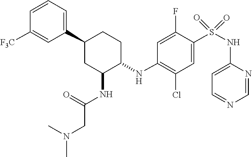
C1=NC(NS(=O)(=O)C2=CC(Cl)=C(NC3CCC(C4=CC=CC([F3C])=C4)CC3NC(CN(C)C)=O)C=C2F)=CC=N1
